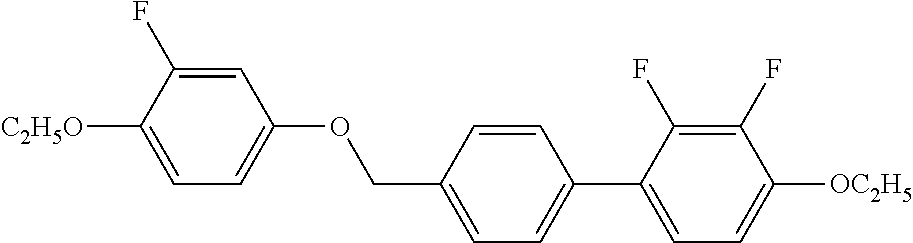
C1=C(F)C([C2H5O])=CC=C1OCC1=CC=C(C2=CC=C([OC2H5])C(F)=C2F)C=C1
